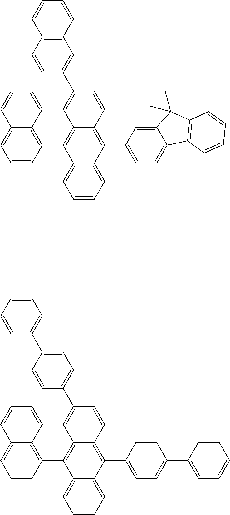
C1=CC=C2C(=C1)C(C1=C3C(=CC=C1)C=CC=C3)=C1C(=C2C2=CC=C(C3=CC=CC=C3)C=C2)C=CC(C2=CC=C(C3=CC=CC=C3)C=C2)=C1.C1=CC=C2C(=C1)C(C1=C3C(=CC=C1)C=CC=C3)=C1C(=C2C2=CC=C3C(=C2)C(C)(C)C2=C3C=CC=C2)C=CC(C2=CC3=C(C=C2)C=CC=C3)=C1
